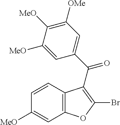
C12=C(C=CC([MeO])=C1)C(C(C1=CC([OMe])=C([MeO])C([MeO])=C1)=O)=C(Br)O2
